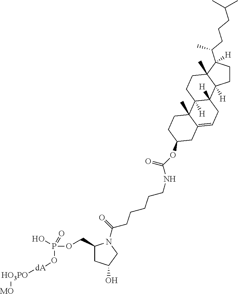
[HO3PO]([dA]OP(O)(OCC1CC(O)CN1C(CCCCCNC(=O)OC1CCC2(C)C3([H])CCC4(C)C(C(CCCC(C)C)C)([H])CCC4([H])C3([H])CC=C2C1)=O)=O)[MO]
